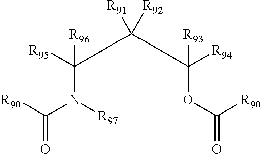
C(=O)(N(C(CC(CC([R94])([R93])OC([R90])=O)([R91])[R92])([R95])[R96])[R97])[R90]
